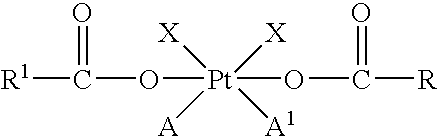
[R1]C(O[Pt](OC(=O)[R])([X])([A])([X])[A1])=O
